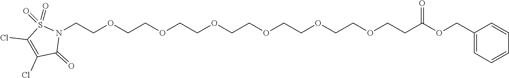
C1(=O)N(CCOCCOCCOCCOCCOCCOCCC(=O)OCC2=CC=CC=C2)S(=O)(=O)C(Cl)=C1Cl
